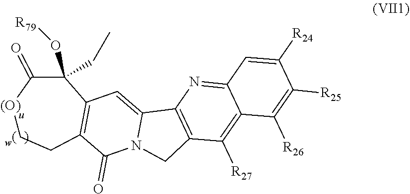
[(O)]1CCC2=C(C(O[R79])(CC)C1=O)C=C1N(C2=O)CC2=C1N=C1C(=C2[R27])C([R26])=C([R25])C([R24])=C1
